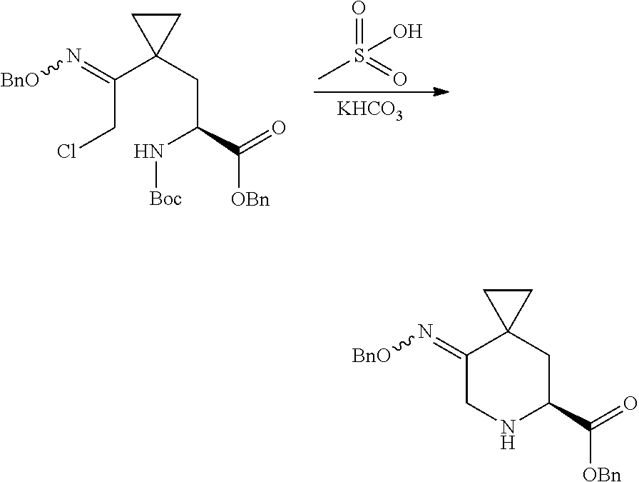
N(C(C(=O)[OBn])CC1(C(=N[BnO])CCl)CC1)[Boc].O=S(=O)(C)O.[KHCO3].N1C(C(=O)[OBn])CC2(C(=N[BnO])C1)CC2
